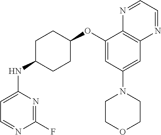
C1(OC2CCC(NC3=CC=NC(F)=N3)CC2)=CC(N2CCOCC2)=CC2=C1N=CC=N2
